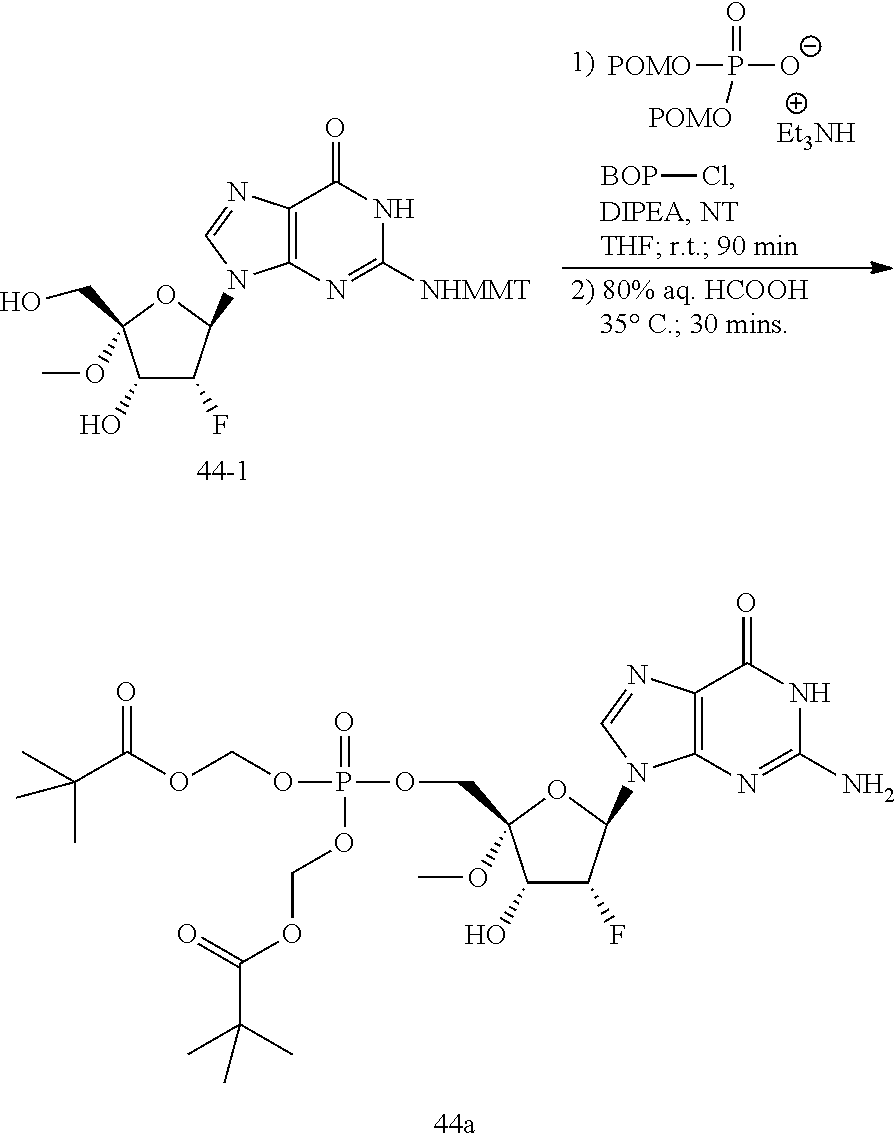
[POMO]P([O-])(=O)[POMO].[Et3NH].[BOP]Cl.C1(O)C(F)C(N2C3=C(N=C2)C(=O)NC([NHMMT])=N3)OC1(OC)CO.C1(O)C(F)C(N2C3=C(N=C2)C(=O)NC(N)=N3)OC1(OC)COP(OCOC(=O)C(C)(C)C)(=O)OCOC(C(C)(C)C)=O
